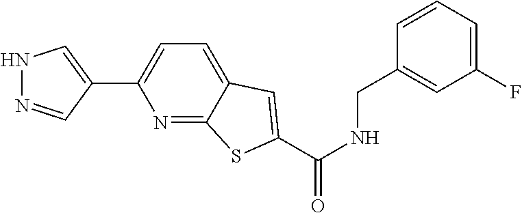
N1=C2C(=CC=C1C1=CNN=C1)C=C(C(NCC1=CC(F)=CC=C1)=O)S2
